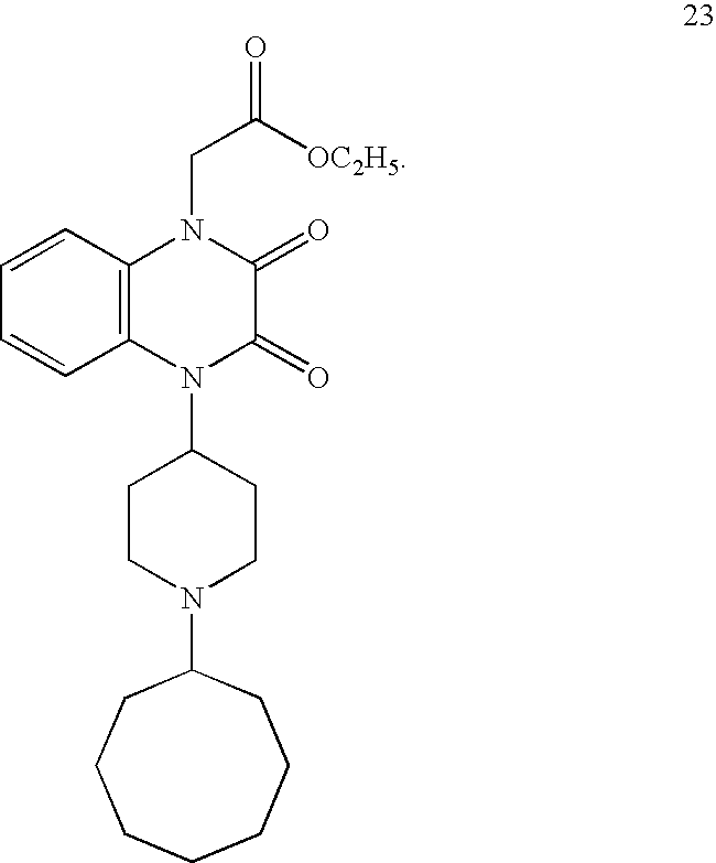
C1=CC2=C(C=C1)N(C1CCN(C3CCCCCCC3)CC1)C(=O)C(=O)N2CC([OC2H5])=O
